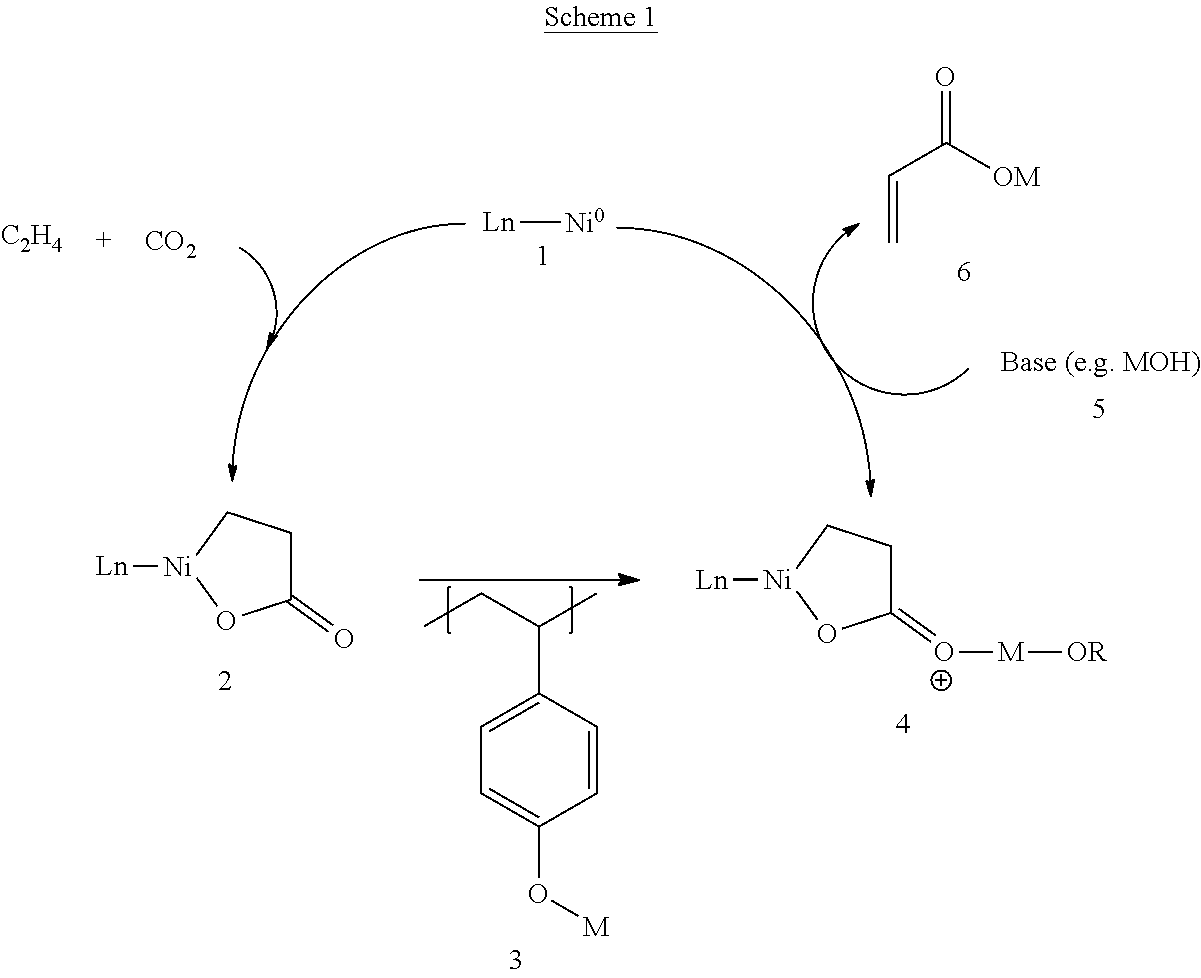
O=C([OM])C=C.C1(=[O+][M][OR])CC[Ni]([Ln])O1.C1(=O)CC[Ni]([Ln])O1.C1(C(CC)C)=CC=C(O[M])C=C1.[C2H4].[CO2].[Ln][Ni0]
